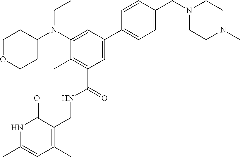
N1C(C)=CC(C)=C(CNC(C2=C(C)C(N(C3CCOCC3)CC)=CC(C3=CC=C(CN4CCN(C)CC4)C=C3)=C2)=O)C1=O
